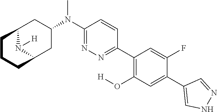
C1(C2=CC(O[H])=C(C3=NN=C(N(C)C4CC5N([H])C(C4)CCC5)C=C3)C=C2F)=CNN=C1
